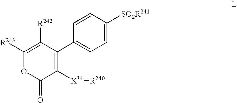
C1=C([SO2R241])C=CC(C2=C([X34][R240])C(=O)OC([R243])=C2[R242])=C1
